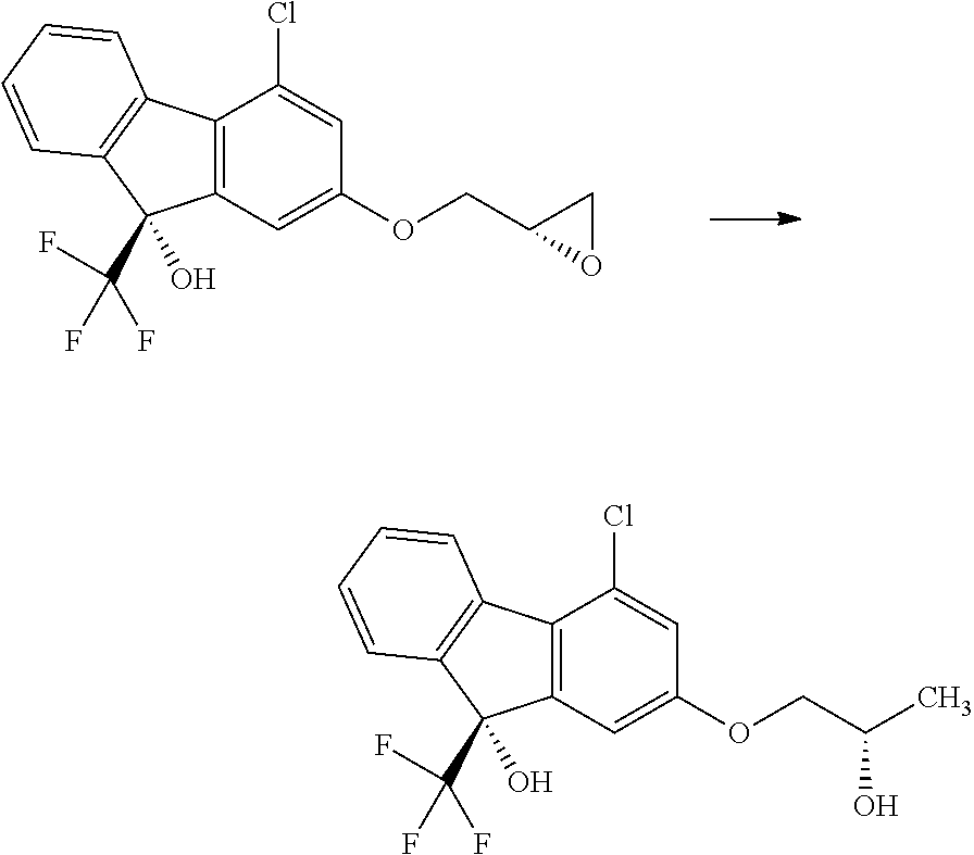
C1OC1COC1=CC2=C(C(Cl)=C1)C1=C(C2(C(F)(F)F)O)C=CC=C1.C1=C(OCC(C)O)C=C(Cl)C2=C1C(C(F)(F)F)(O)C1=C2C=CC=C1
